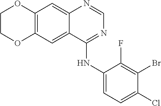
C12=C(C=C3C(=C1)N=CN=C3NC1=CC=C(Cl)C(Br)=C1F)OCCO2
